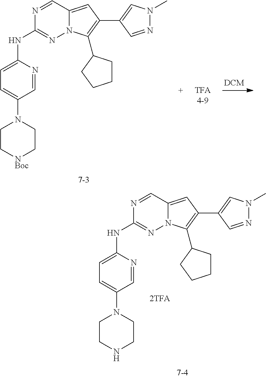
N1=CC2=CC(C3=CN(C)N=C3)=C(C3CCCC3)N2N=C1NC1=CC=C(N2CCNCC2)C=N1.N1=CC2=CC(C3=CN(C)N=C3)=C(C3CCCC3)N2N=C1NC1=CC=C(N2CC[NBoc]CC2)C=N1
